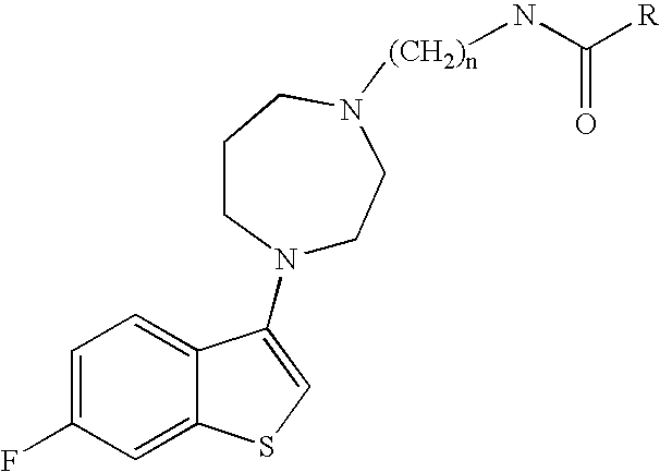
C1=C(F)C=C2C(=C1)C(N1CCN([(CH2)n]NC([R])=O)CCC1)=CS2
